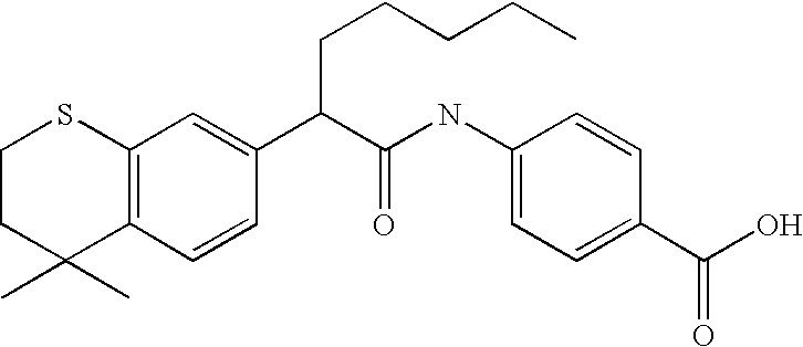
C1CC(C)(C)C2=C(S1)C=C(C(C(NC1=CC=C(C(O)=O)C=C1)=O)CCCCC)C=C2
